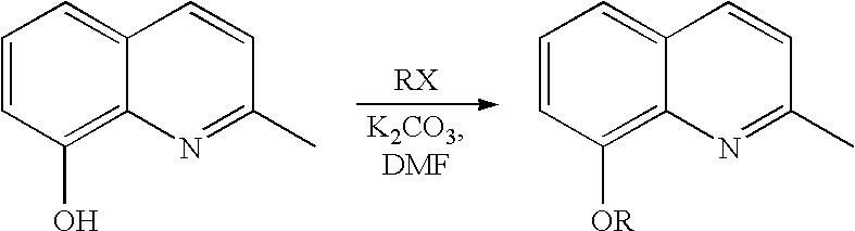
C1=CC(O)=C2C(=C1)C=CC(C)=N2.C1=CC([OR])=C2C(=C1)C=CC(C)=N2
